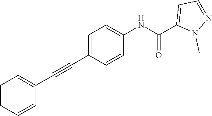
C1=CC=CC(C#CC2=CC=C(NC(C3=CC=NN3C)=O)C=C2)=C1
